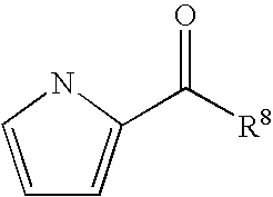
C1=CNC(C([R8])=O)=C1
